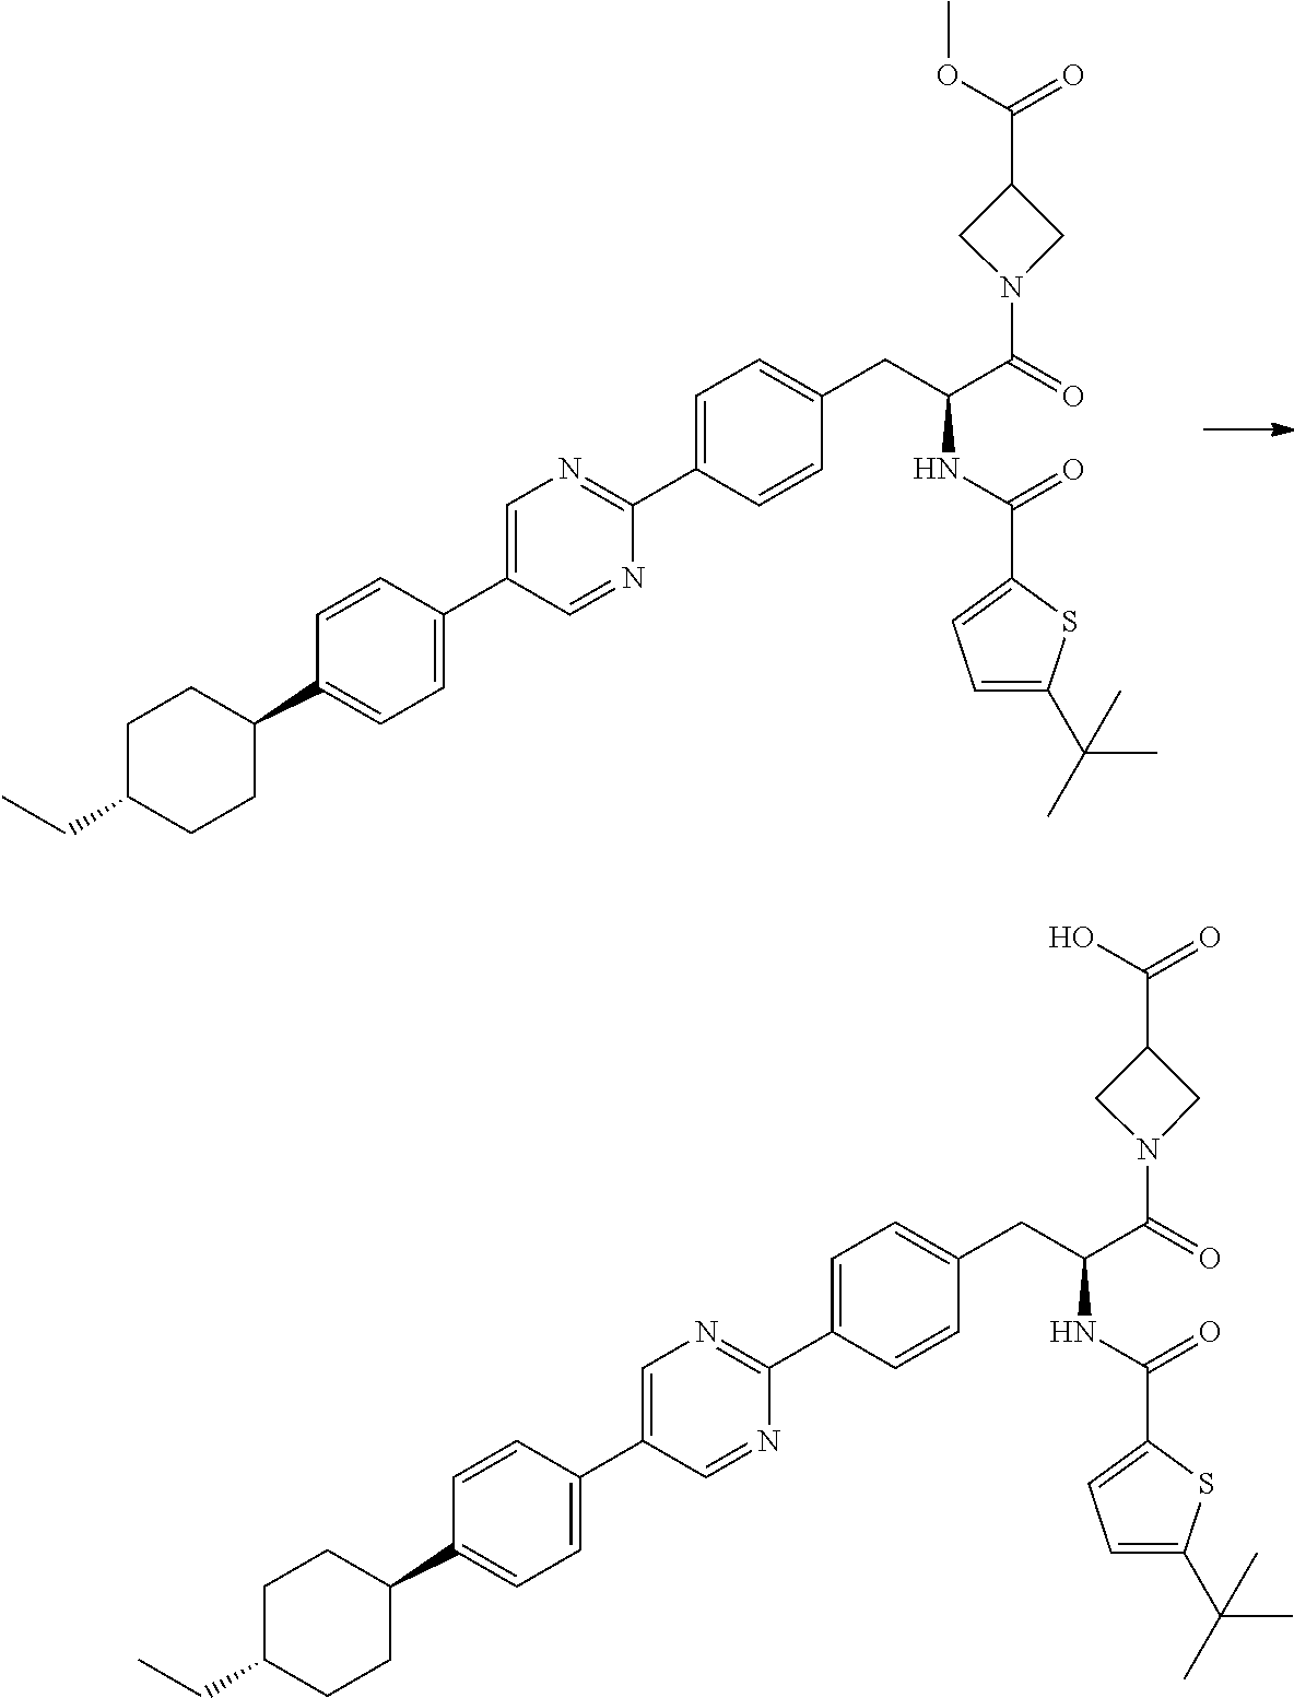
C1=CC(C2=CN=C(C3=CC=C(CC(C(N4CC(C(OC)=O)C4)=O)NC(=O)C4=CC=C(C(C)(C)C)S4)C=C3)N=C2)=CC=C1C1CCC(CC)CC1.C1=CC(C2=CN=C(C3=CC=C(CC(C(N4CC(C(O)=O)C4)=O)NC(=O)C4=CC=C(C(C)(C)C)S4)C=C3)N=C2)=CC=C1C1CCC(CC)CC1
